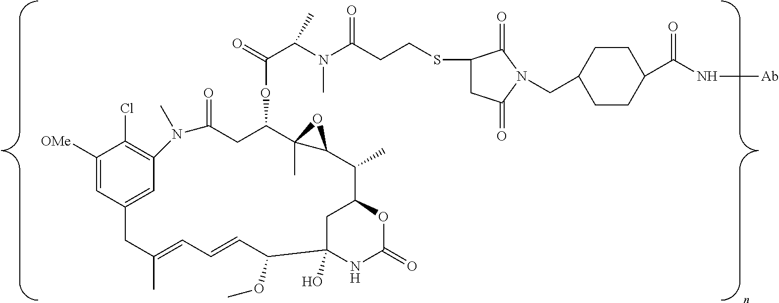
C1([OMe])=CC2=CC(=C1Cl)N(C)C(=O)CC(OC(=O)C(N(C(CCSC1CC(=O)N(CC3CCC(C(=O)N[Ab])CC3)C1=O)=O)C)C)C1(C)OC1C(C)C1CC(O)(NC(=O)O1)C(OC)C=CC=C(C)C2
